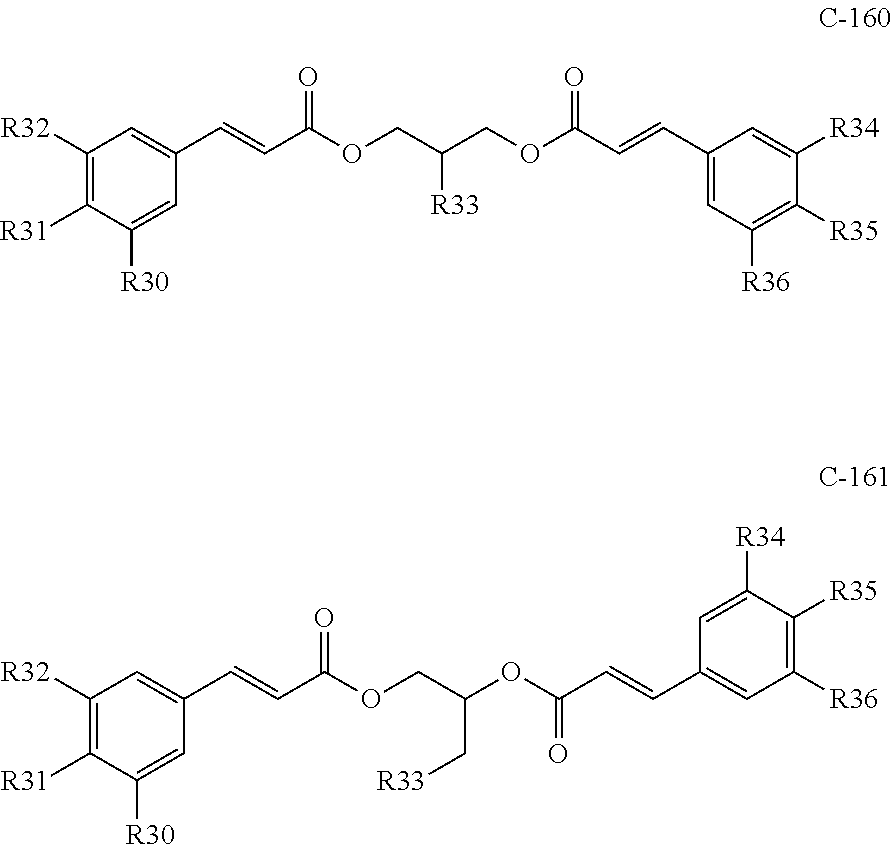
C1([R32])=C([R31])C([R30])=CC(C=CC(OCC(COC(C=CC2=CC([R36])=C([R35])C([R34])=C2)=O)[R33])=O)=C1.C1([R32])=C([R31])C([R30])=CC(C=CC(OCC(OC(C=CC2=CC([R36])=C([R35])C([R34])=C2)=O)C[R33])=O)=C1
